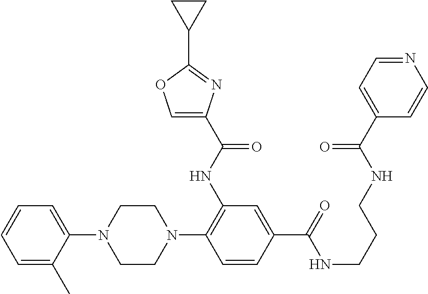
C1=CC=C(C)C(N2CCN(C3=C(NC(C4=COC(C5CC5)=N4)=O)C=C(C(=O)NCCCNC(C4=CC=NC=C4)=O)C=C3)CC2)=C1
